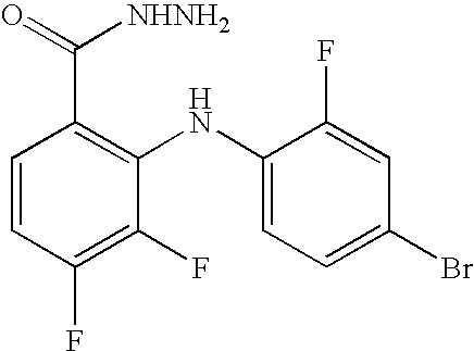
C1=CC(F)=C(F)C(NC2=CC=C(Br)C=C2F)=C1C(=O)[NHNH2]
